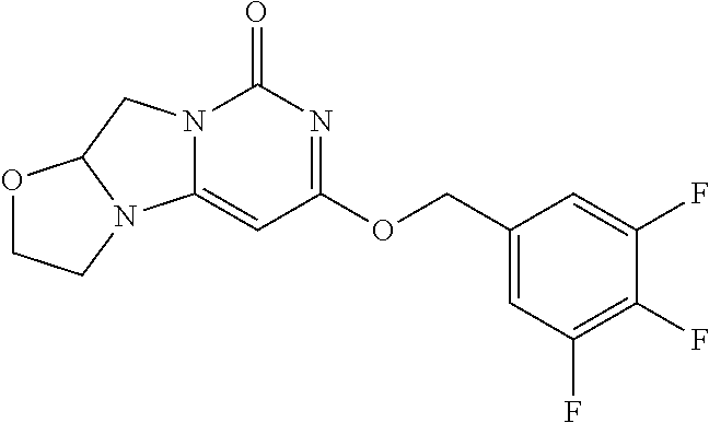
C1(=O)N2C(=CC(OCC3=CC(F)=C(F)C(F)=C3)=N1)N1C(C2)OCC1
